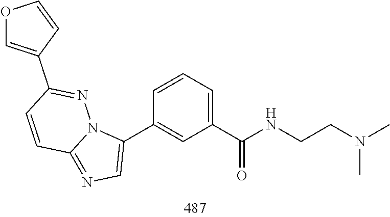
N(C)(CCNC(C1=CC=CC(C2=CN=C3C=CC(C4=COC=C4)=NN32)=C1)=O)C
